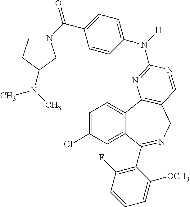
C1=C(Cl)C=C2C(=C1)C1=C(CN=C2C2=C(F)C=CC=C2[OCH3])C=NC(N(C2=CC=C(C(=O)N3CCC(N(C)C)C3)C=C2)[H])=N1
